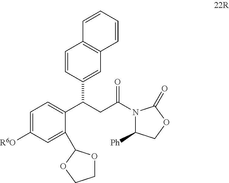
C1=CC(C(C2=CC=C([R6O])C=C2C2OCCO2)CC(N2C([Ph])COC2=O)=O)=CC2=C1C=CC=C2
